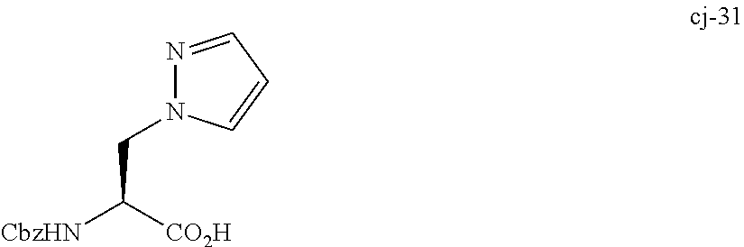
N1(CC([CO2H])[CbzHN])N=CC=C1
